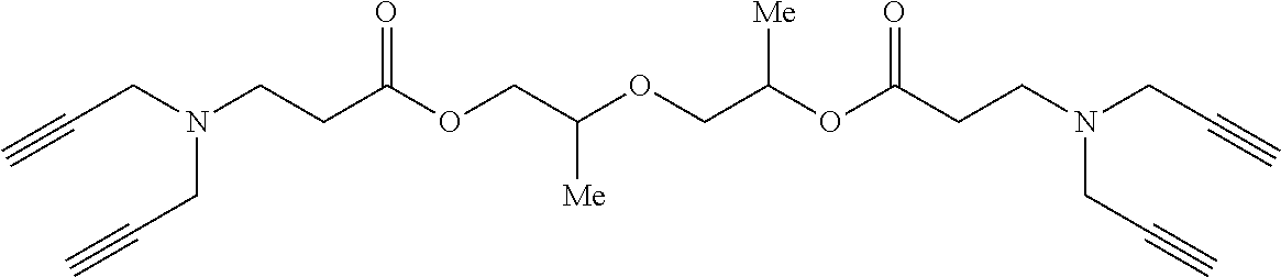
C(CN(CCC(OCC(OCC(OC(CCN(CC#C)CC#C)=O)[Me])[Me])=O)CC#C)#C
